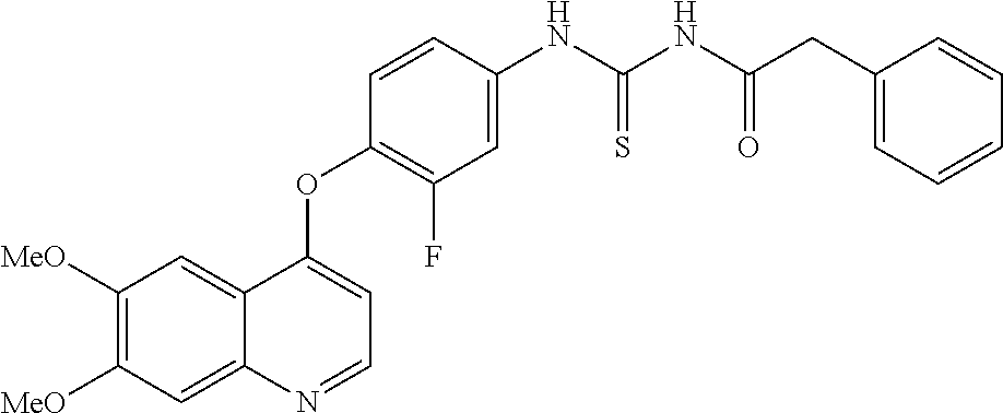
C1([MeO])=C([MeO])C=C2C(=C1)C(OC1=C(F)C=C(NC(NC(CC3=CC=CC=C3)=O)=S)C=C1)=CC=N2
